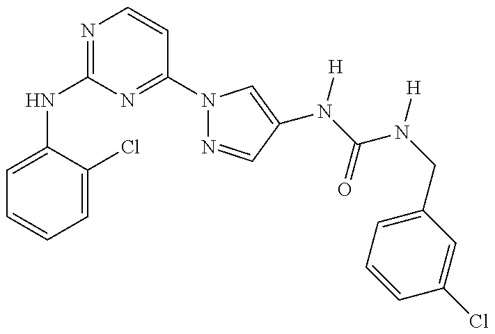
C1(NC2=NC=CC(N3N=CC(N(C(=O)N(CC4=CC=CC(Cl)=C4)[H])[H])=C3)=N2)=CC=CC=C1Cl
